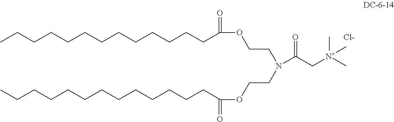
CCCCCCCCCCCCCC(OCCN(CCOC(CCCCCCCCCCCCC)=O)C(C[N+](C)(C)C)=O)=O.[Cl-]
